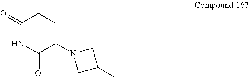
N1(C2C(=O)NC(=O)CC2)CC(C)C1
